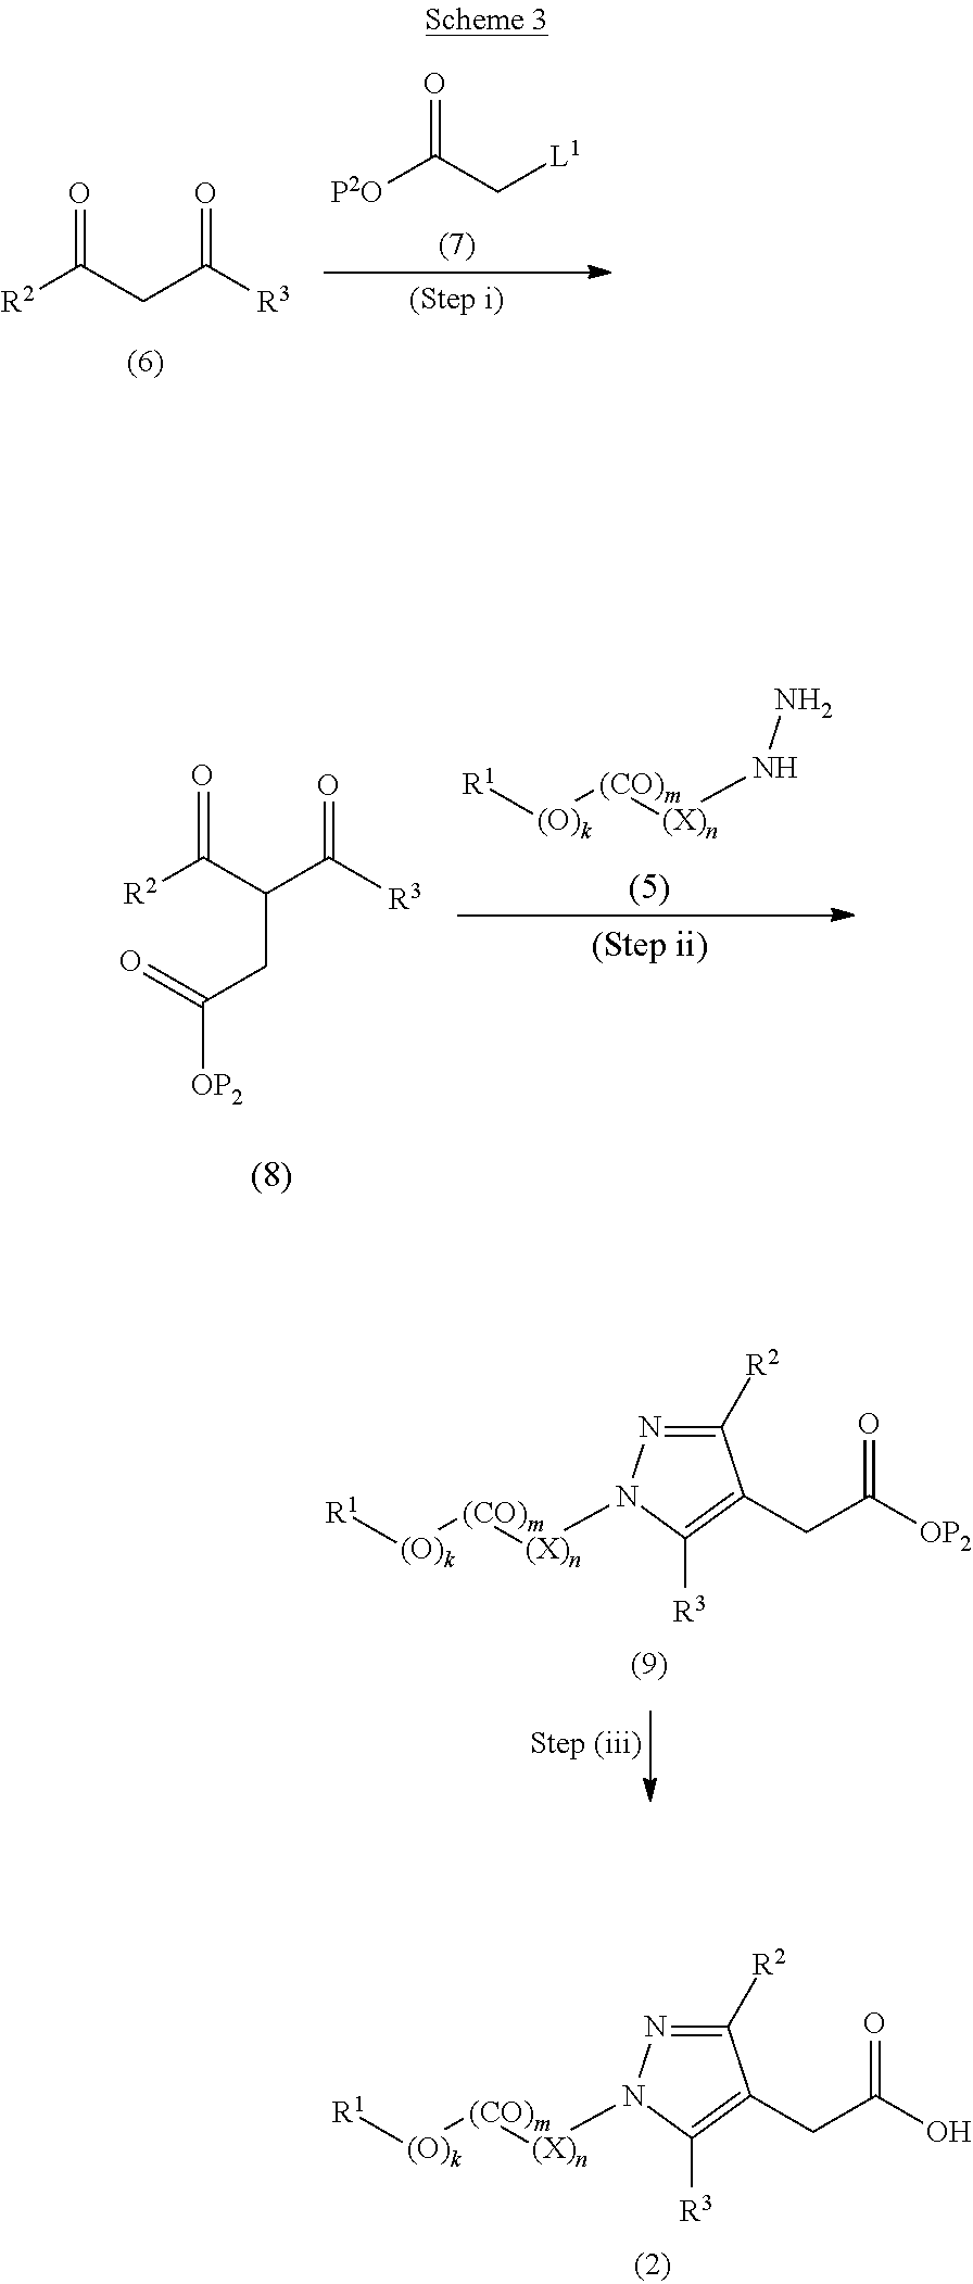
C1([R2])=NN([(X)n][(CO)m][(O)k][R1])C([R3])=C1CC(=O)O.[R2]C(CC([R3])=O)=O.[P2O]C(C[L1])=O.NN[(X)n][(CO)m][(O)k][R1].C(CC([OP2])=O)(C(=O)[R3])C([R2])=O.C1([R2])=NN([(X)n][(CO)m][(O)k][R1])C([R3])=C1CC(=O)[OP2]
